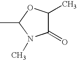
CC1N(C)C(=O)C(C)O1
